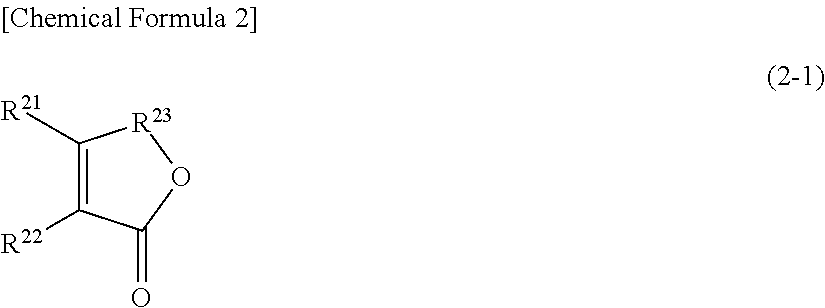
C1([R21])=C([R22])C(=O)O[R23]1
